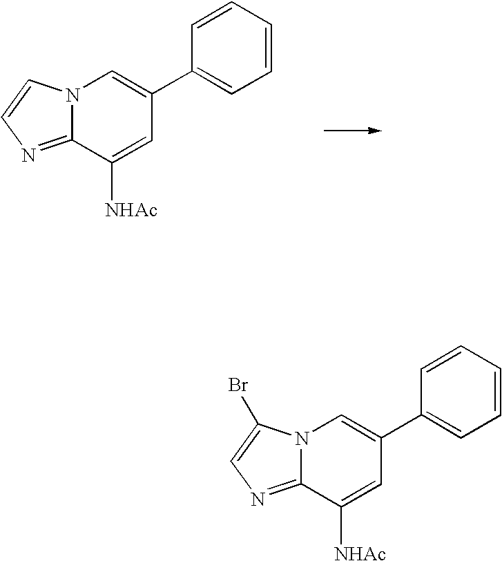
N12C(=NC=C1Br)C([NHAc])=CC(C1=CC=CC=C1)=C2.N12C(=NC=C1)C([NHAc])=CC(C1=CC=CC=C1)=C2
